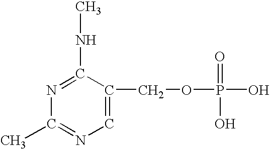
C1=C(COP(O)(=O)O)C(NC)=NC(C)=N1
